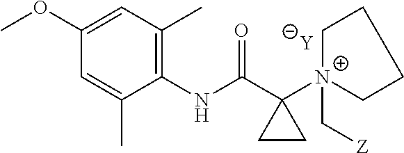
[Y].C1=C(C)C(NC(C2([N+]3(C[Z])CCCC3)CC2)=O)=C(C)C=C1OC
